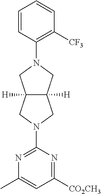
C1(C)=CC([CO2CH3])=NC(N2CC3([H])C([H])(C2)CN(C2=C([CF3])C=CC=C2)C3)=N1
